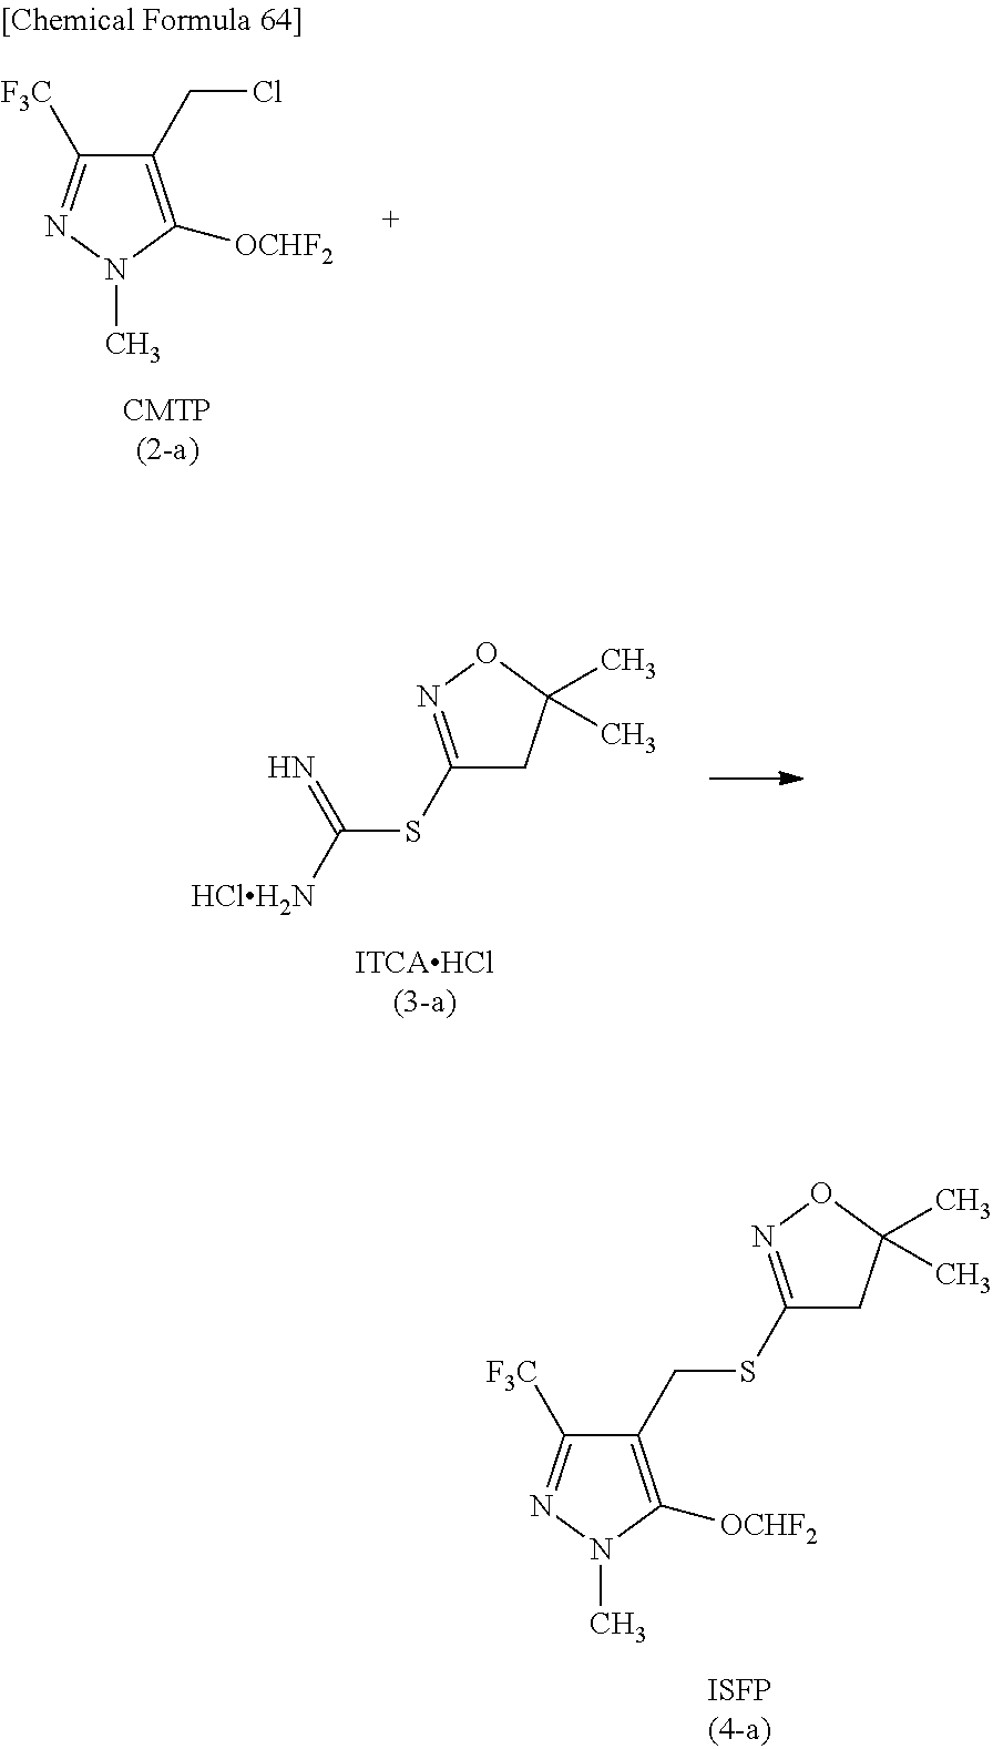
C1(SCC2=C([OCHF2])N(C)N=C2[F3C])=NOC(C)(C)C1.C1(SC([HClH2N])=N)=NOC(C)(C)C1.C1(CCl)=C([OCHF2])N(C)N=C1[F3C]
